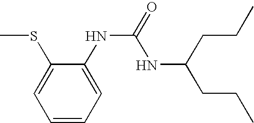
C1(SC)=CC=CC=C1NC(NC(CCC)CCC)=O
